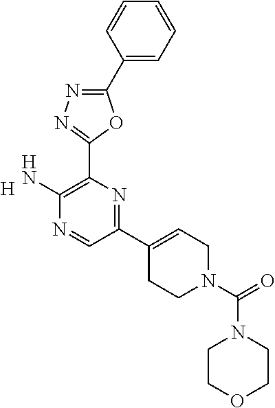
[H].C1(C2=CCN(C(=O)N3CCOCC3)CC2)=NC(C2=NN=C(C3=CC=CC=C3)O2)=C(N)N=C1
